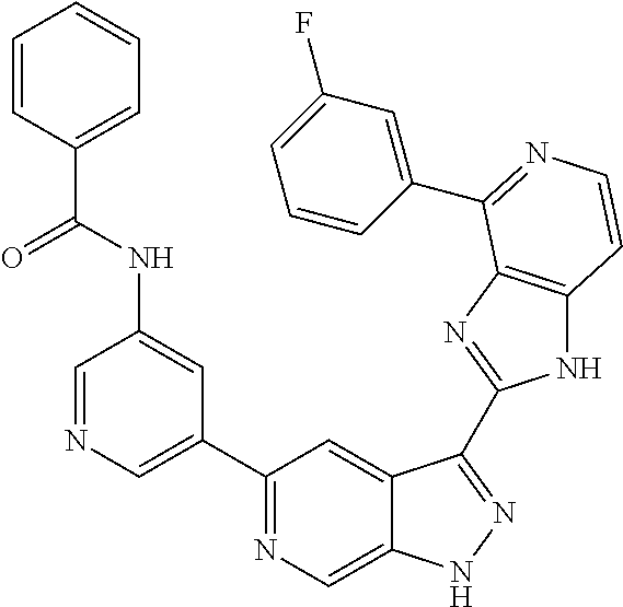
C1=NC=C(C2=NC=C3C(=C2)C(C2=NC4=C(N2)C=CN=C4C2=CC(F)=CC=C2)=NN3)C=C1NC(C1=CC=CC=C1)=O
